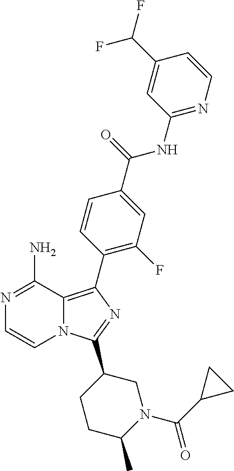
N12C(=C(C3=C(F)C=C(C(=O)NC4=NC=CC(C(F)F)=C4)C=C3)N=C1C1CCC(C)N(C(C3CC3)=O)C1)C(N)=NC=C2
